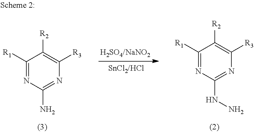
C1([R1])=NC(N)=NC([R3])=C1[R2].C1([R1])=NC(NN)=NC([R3])=C1[R2]
